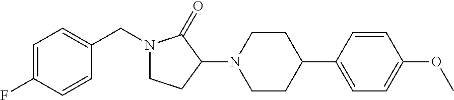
C1=C(F)C=CC(CN2CCC(N3CCC(C4=CC=C(OC)C=C4)CC3)C2=O)=C1
